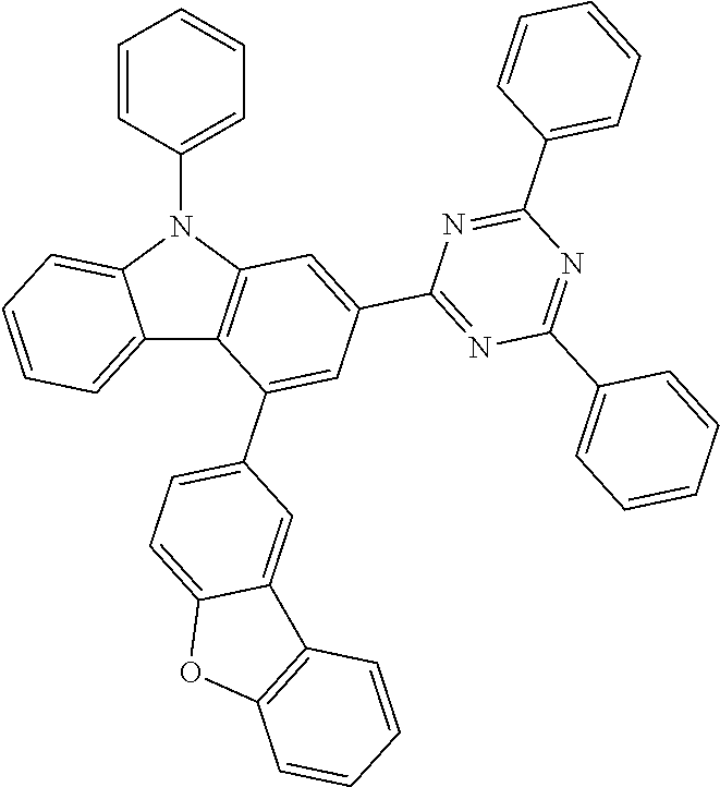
C12=CC=CC=C1N(C1=CC=CC=C1)C1=C2C(C2=CC=C3C(=C2)C2=C(O3)C=CC=C2)=CC(C2=NC(C3=CC=CC=C3)=NC(C3=CC=CC=C3)=N2)=C1
